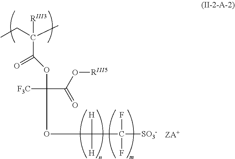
CCC(C)([RIII3])C(OC([F3C])(C(O[RIII5])=O)OC(C([SO3-])(F)F)([H])[H])=O
